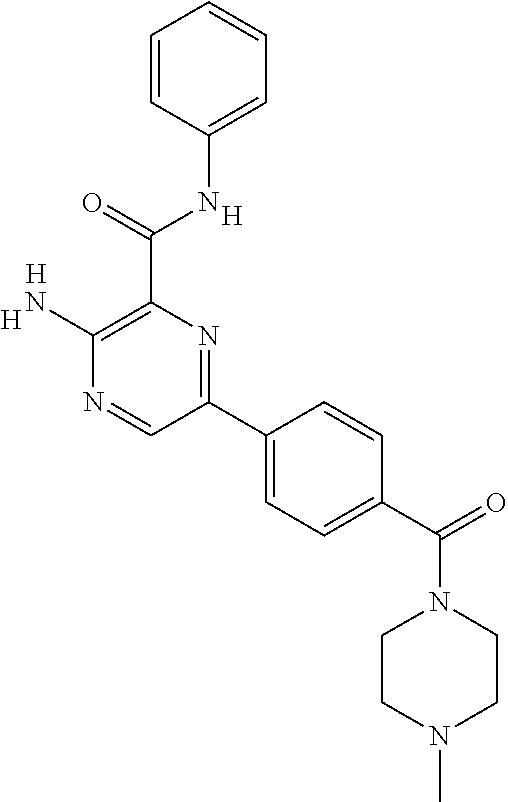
[H].C1(N)=C(C(NC2=CC=CC=C2)=O)N=C(C2=CC=C(C(N3CCN(C)CC3)=O)C=C2)C=N1.[H].[H]
